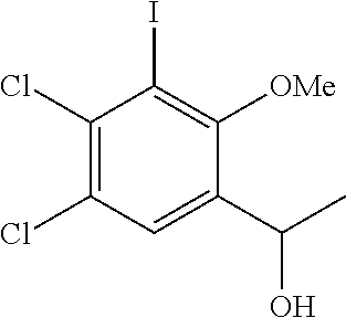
C1(Cl)=C(Cl)C=C(C(C)O)C([OMe])=C1I
